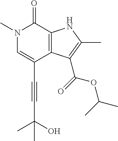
C(C1=CN(C)C(=O)C2=C1C(C(=O)OC(C)C)=C(C)N2)#CC(C)(O)C
